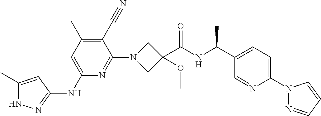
N1C(C)=CC(NC2=CC(C)=C(C#N)C(N3CC(C(NC(C4=CC=C(N5N=CC=C5)N=C4)C)=O)(OC)C3)=N2)=N1
